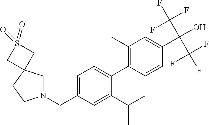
N1(CC2=CC=C(C3=C(C)C=C(C(O)(C(F)(F)F)C(F)(F)F)C=C3)C(C(C)C)=C2)CC2(CC1)CS(=O)(=O)C2
